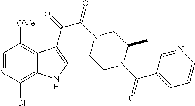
C1=NC(Cl)=C2C(=C1[OMe])C(C(=O)C(N1CCN(C(C3=CC=CN=C3)=O)C(C)C1)=O)=CN2
